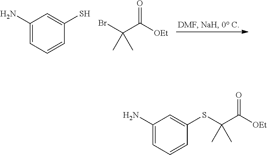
C1(N)=CC=CC(S)=C1.BrC(C([OEt])=O)(C)C.C1(N)=CC=CC(SC(C(=O)[OEt])(C)C)=C1
